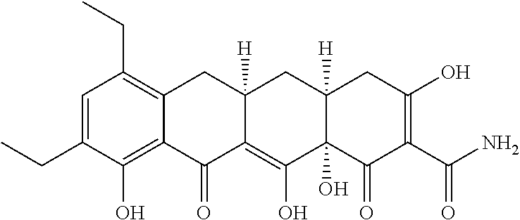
C1=C(CC)C(O)=C2C(=C1CC)CC1([H])C(=C(O)C3(O)C([H])(C1)CC(O)=C(C(N)=O)C3=O)C2=O
